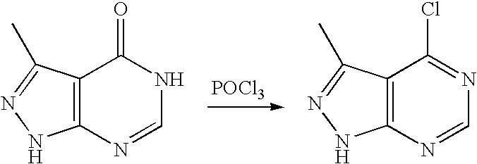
C12=C(C(C)=NN1)C(Cl)=NC=N2.C12=C(C(C)=NN1)C(=O)NC=N2.[POCl3]
